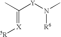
CC([Y]N(C)[R6])=[X][5R]
